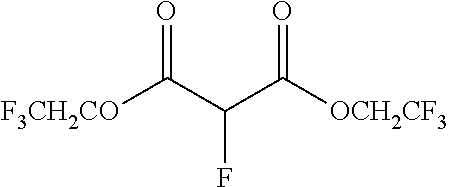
[F3CH2CO]C(C(C([OCH2CF3])=O)F)=O
